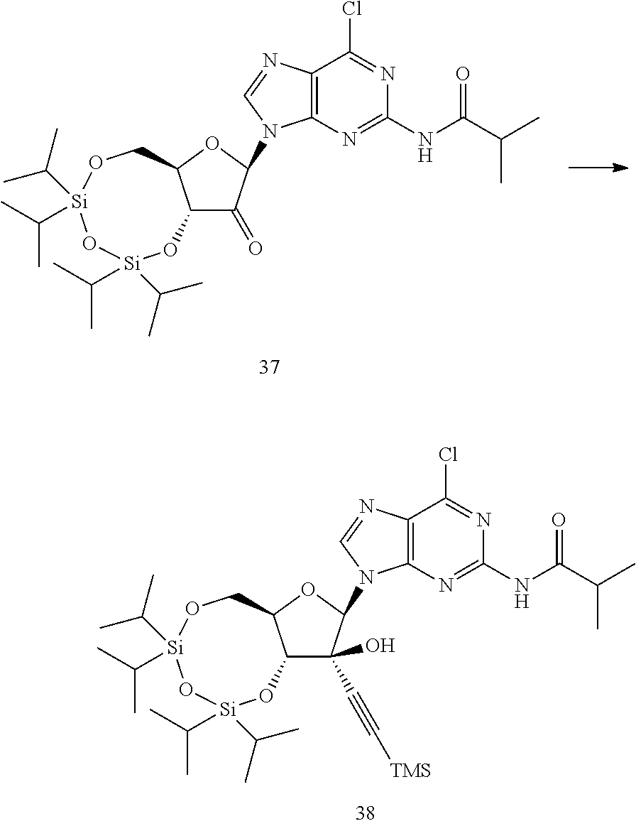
C12C(=O)C(N3C4=C(N=C3)C(Cl)=NC(NC(=O)C(C)C)=N4)OC1CO[Si](C(C)C)(C(C)C)O[Si](C(C)C)(C(C)C)O2.C12C(OC(N3C4=C(N=C3)C(Cl)=NC(NC(=O)C(C)C)=N4)C1(C#C[TMS])O)CO[Si](C(C)C)(C(C)C)O[Si](C(C)C)(C(C)C)O2
